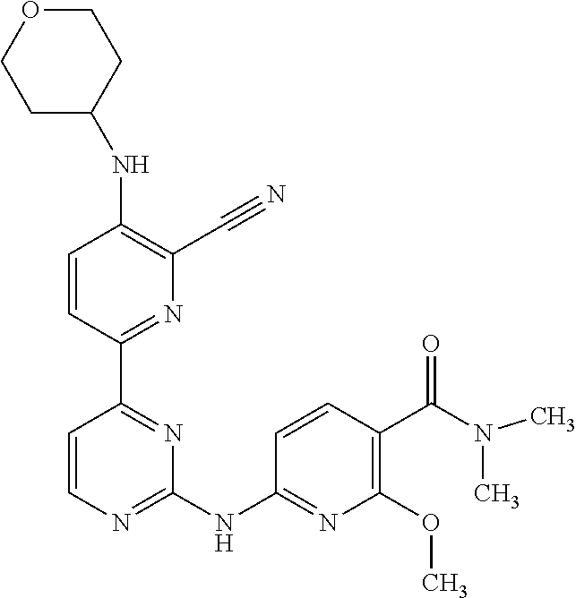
N(C1=C(C#N)N=C(C2=NC(NC3=NC(OC)=C(C(N(C)C)=O)C=C3)=NC=C2)C=C1)C1CCOCC1
